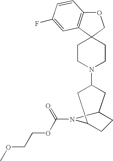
O1C2=C(C3(C1)CCN(C1CC4CCC(C1)N4C(=O)OCCOC)CC3)C=C(F)C=C2
